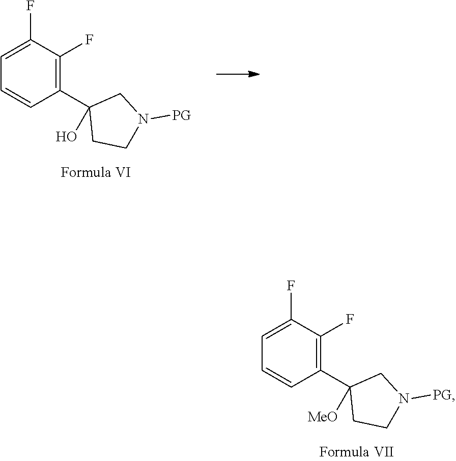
C1(F)=C(C2([MeO])CCN([PG])C2)C=CC=C1F.C1(F)=C(C2(O)CCN([PG])C2)C=CC=C1F
